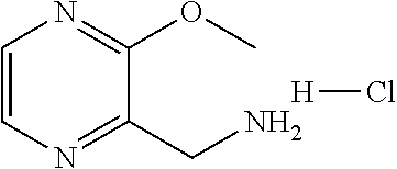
C1=CN=C(CN)C(OC)=N1.[H]Cl
